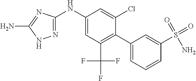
C1(NC2=CC(C(F)(F)F)=C(C3=CC=CC(S(=O)(=O)N)=C3)C(Cl)=C2)=NNC(N)=N1
